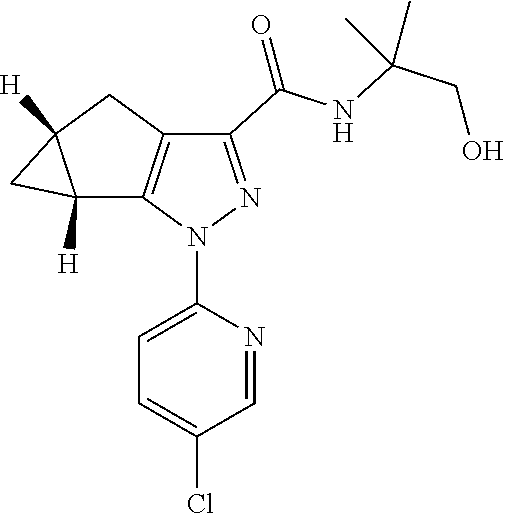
C1=C(N2N=C(C(NC(C)(C)CO)=O)C3=C2C2([H])C([H])(C2)C3)N=CC(Cl)=C1
